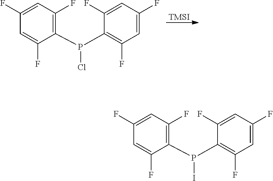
C1(P(Cl)C2=C(F)C=C(F)C=C2F)=C(F)C=C(F)C=C1F.[TMSI].C1(P(I)C2=C(F)C=C(F)C=C2F)=C(F)C=C(F)C=C1F
